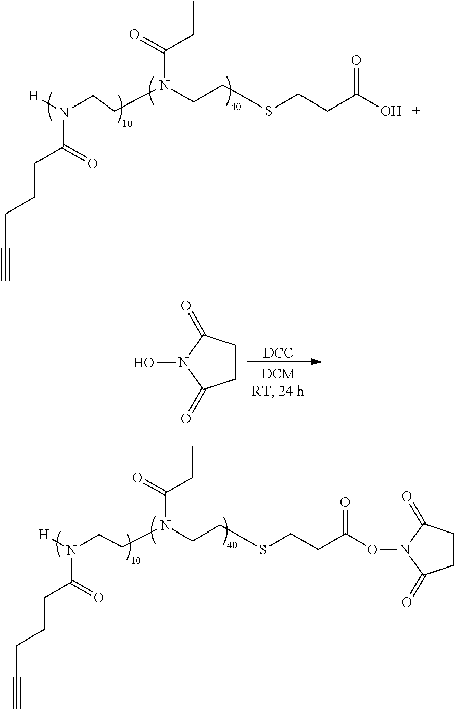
N(CCN(CCSCCC(ON1C(=O)CCC1=O)=O)C(=O)CC)([H])C(CCCC#C)=O.N(CCN(CCSCCC(O)=O)C(=O)CC)([H])C(CCCC#C)=O.[DCC].ON1C(=O)CCC1=O
